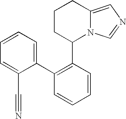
C1CC(C2=C(C3=CC=CC=C3C#N)C=CC=C2)N2C(=CN=C2)C1
